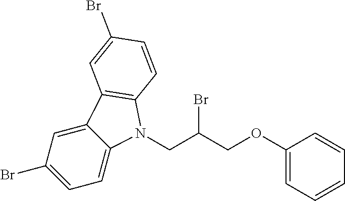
C1=C2C(=CC=C1Br)N(CC(COC1=CC=CC=C1)Br)C1=C2C=C(Br)C=C1
